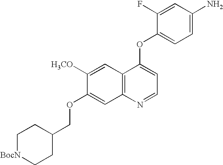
C1=C(N)C=C(F)C(OC2=CC=NC3=C2C=C([H3CO])C(OCC2CC[BocN]CC2)=C3)=C1
